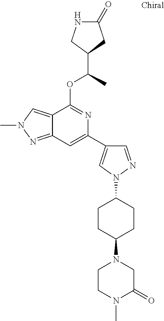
N1C(=O)CC(C(C)OC2=NC(C3=CN(C4CCC(N5CC(=O)N(C)CC5)CC4)N=C3)=CC3=NN(C)C=C23)C1
